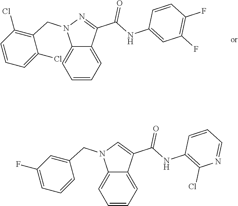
C12=CC=CC=C1N(CC1=C(Cl)C=CC=C1Cl)N=C2C(=O)NC1=CC(F)=C(F)C=C1.C12=CC=CC=C1N(CC1=CC(F)=CC=C1)C=C2C(=O)NC1=C(Cl)N=CC=C1
